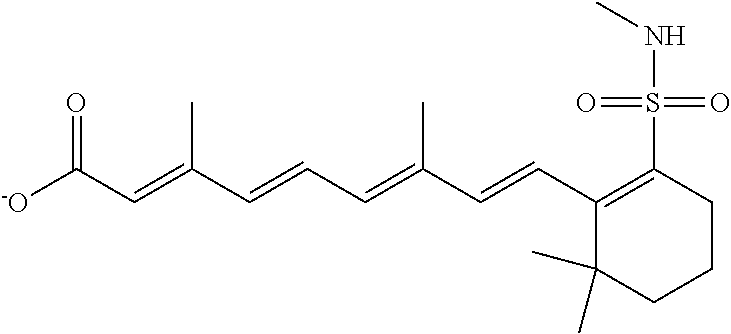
[-O]C(C=C(C=CC=C(C=CC1=C(S(=O)(=O)NC)CCCC1(C)C)C)C)=O
